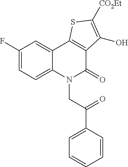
C1(F)=CC=C2C(=C1)C1=C(C(=O)N2CC(C2=CC=CC=C2)=O)C(O)=C([CO2Et])S1
